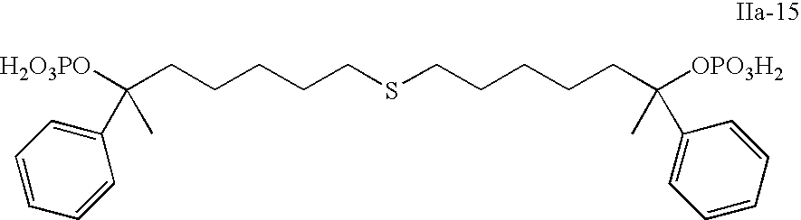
[OPO3H2]C(CCCCCSCCCCCC([OPO3H2])(C)C1=CC=CC=C1)(C1=CC=CC=C1)C
